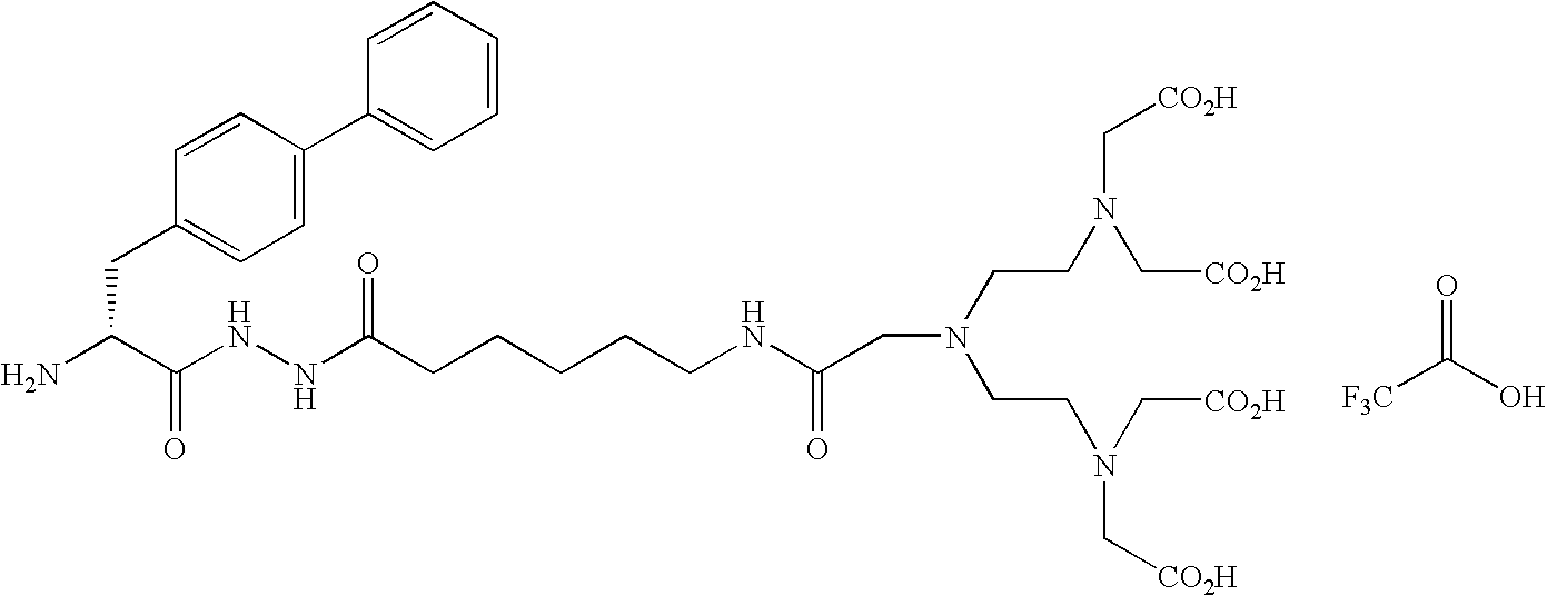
C(C(N)C(NNC(=O)CCCCCNC(CN(CCN(C[CO2H])C[CO2H])CCN(C[CO2H])C[CO2H])=O)=O)C1=CC=C(C2=CC=CC=C2)C=C1.O=C(O)[F3C]
